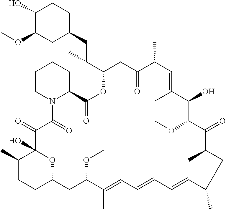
C1(O)C(OC)CC(CC(C2OC(=O)C3CCCCN3C(=O)C(=O)C3(O)C(C)CCC(O3)CC(OC)C(C)=CC=CC=CC(C)CC(C)C(=O)C(OC)C(O)C(C)=CC(C)C(=O)C2)C)CC1
